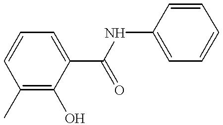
C1(C)=C(O)C(C(=O)NC2=CC=CC=C2)=CC=C1
